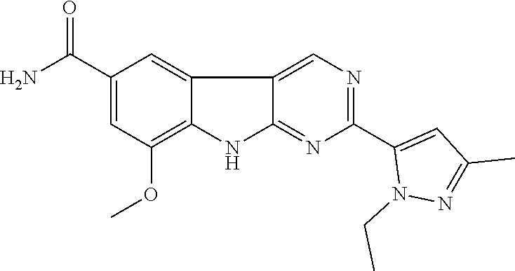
CCN1N=C(C)C=C1C1=NC=C2C3=CC(C(N)=O)=CC(OC)=C3NC2=N1
